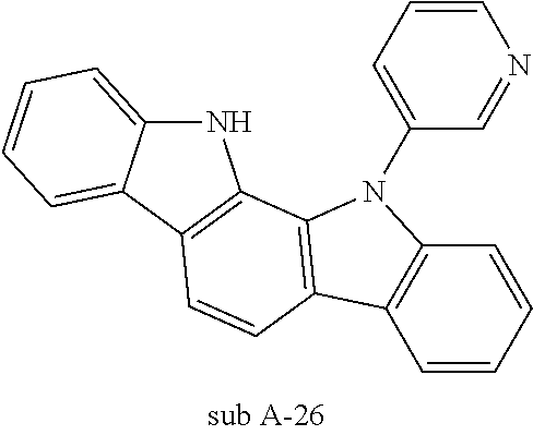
C1=CC=CC2=C1C1=C(C3=C(C=C1)C1=CC=CC=C1N3)N2C1=CC=CN=C1
